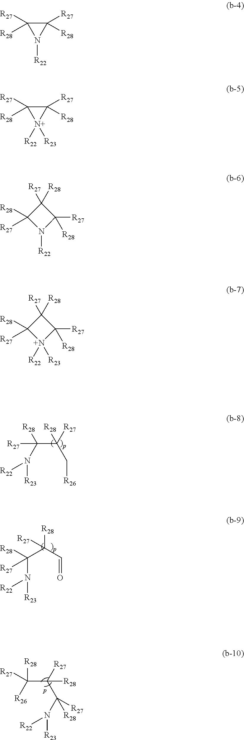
[R23]N(C([R28])(C([R27])(C[R26])[R28])[R27])[R22].C(C(C(N([R23])[R22])([R27])[R28])([R27])[R28])([R28])([R26])[R27].[R23]N([R22])C([R28])(C(C=O)([R28])[R27])[R27].C1([R27])([R28])C([R27])([R28])N1[R22].C1([R27])([R28])C([R27])([R28])[N+]1([R22])[R23].N1([R22])C([R27])([R28])C([R27])([R28])C1([R28])[R27].[N+]1([R22])([R23])C([R27])([R28])C([R27])([R28])C1([R28])[R27]
